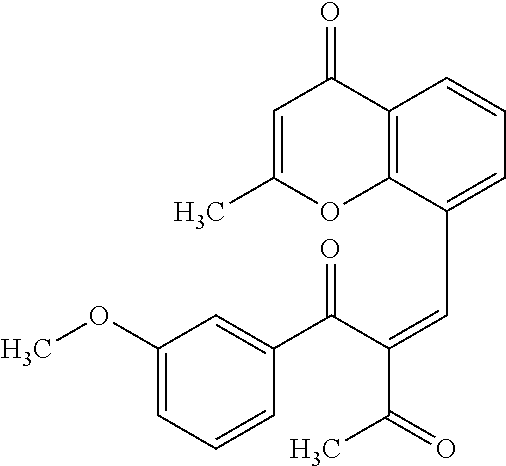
C12=C(C(C=C(C(=O)C)C(C3=CC(OC)=CC=C3)=O)=CC=C1)OC(C)=CC2=O
